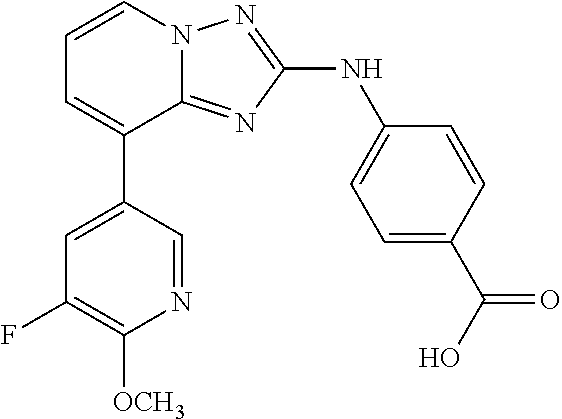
C1=C(C2=CC=CN3C2=NC(NC2=CC=C(C(O)=O)C=C2)=N3)C=NC([OCH3])=C1F
